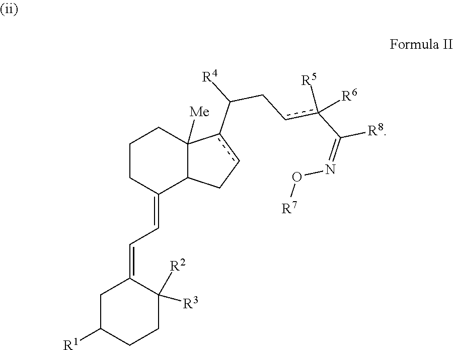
C1CC(=CC=C2CC([R1])CCC2([R2])[R3])C2C([Me])(C1)c(C(Ccc(C([R8])=NO[R7])([R5])[R6])[R4])cC2
